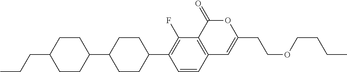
C12=C(C(=O)OC(CCOCCCC)=C1)C(F)=C(C1CCC(C3CCC(CCC)CC3)CC1)C=C2
